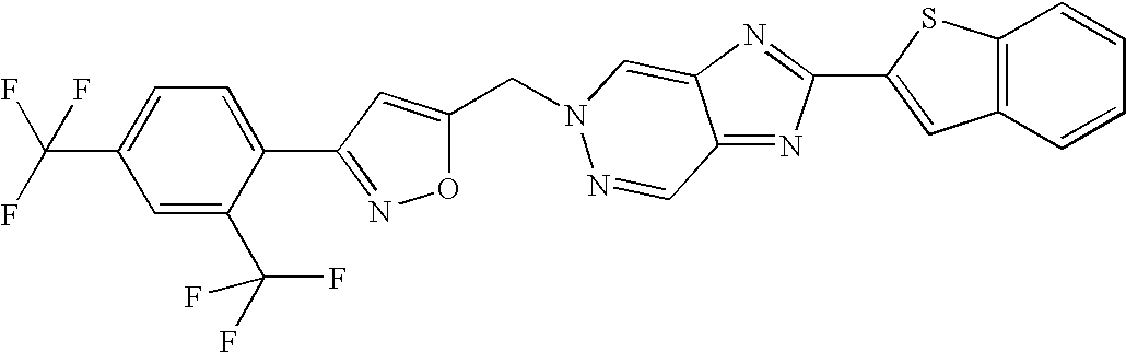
C(C1=CC(C2=CC=C(C(F)(F)F)C=C2C(F)(F)F)=NO1)N1C=C2C(=NC(C3=CC4=C(S3)C=CC=C4)=N2)C=N1
